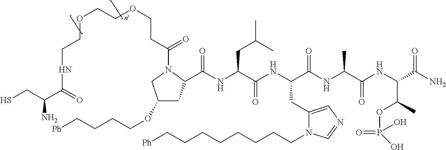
C(NC(C(NC(C(NC(C(NC(C(N)=O)C(OP(=O)(O)O)C)=O)C)=O)CC1=CN=CN1CCCCCCCC[Ph])=O)CC(C)C)(=O)C1CC(OCCCC[Ph])CN1C(CCOCCOCCNC(C(CS)N)=O)=O
